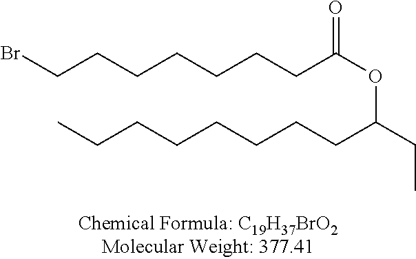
BrCCCCCCCC(OC(CCCCCCCC)CC)=O
